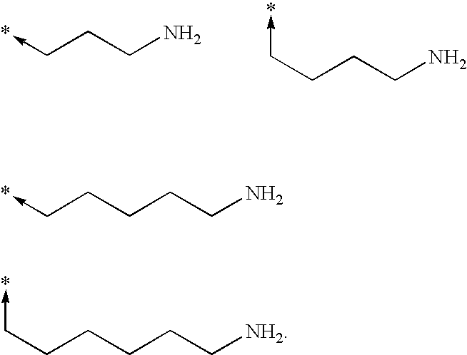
C(CCN)->*.C(CCCN)->*.C(CCCCN)->*.C(CCCC[NH2])C->*
